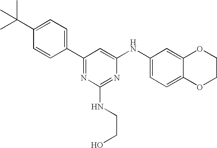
C1(C(C)(C)C)=CC=C(C2=NC(NCCO)=NC(NC3=CC=C4C(=C3)OCCO4)=C2)C=C1
